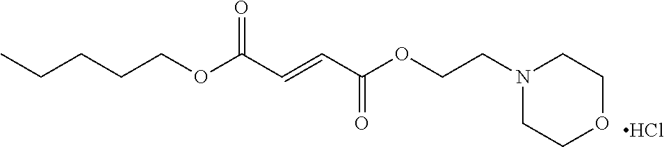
N1(CCOC(C=CC(OCCCCC)=O)=O)CCOCC1.Cl
